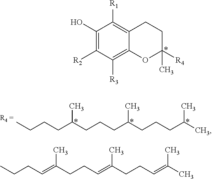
C(CC=C(CCC=C(CCC=C(C)C)C)C)C.C1(O)=C([R2])C([R3])=C2C(=C1[R1])CCC([R4])(C)O2.C(CCC(CCCC(CCCC(C)C)C)C)C
